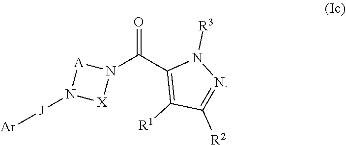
N1(C(C2=C([R1])C([R2])=NN2[R3])=O)[A]N([J][Ar])[X]1
